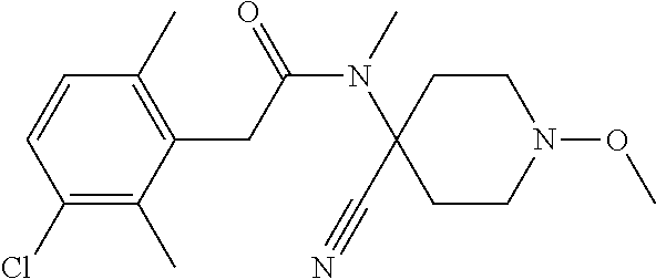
C1=CC(Cl)=C(C)C(CC(N(C)C2(C#N)CCN(OC)CC2)=O)=C1C
